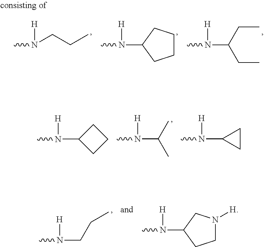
CN(C1CCCC1)[H].CN(C(CC)CC)[H].CN(CCC)[H].CN(C1CCC1)[H].CN(C(C)C)[H].CN(C1CC1)[H].CN([H])CCC.CN(C1CCN([H])C1)[H]
